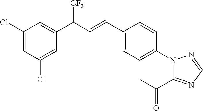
C1(Cl)=CC(Cl)=CC(C(C=CC2=CC=C(N3C(C(C)=O)=NC=N3)C=C2)[CF3])=C1
